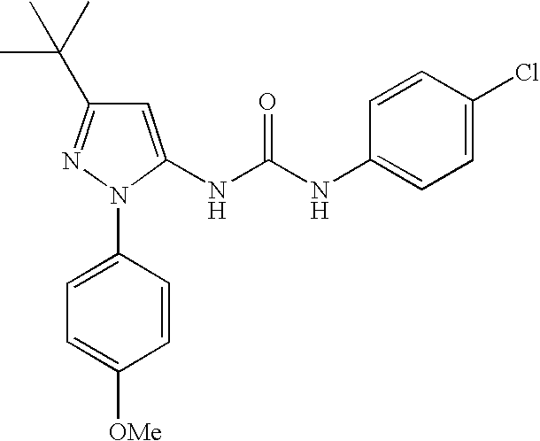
C1=C([OMe])C=CC(N2N=C(C(C)(C)C)C=C2NC(NC2=CC=C(Cl)C=C2)=O)=C1
